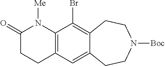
C1(=O)CCC2=C(N1[Me])C(Br)=C1C(=C2)CCN([Boc])CC1
